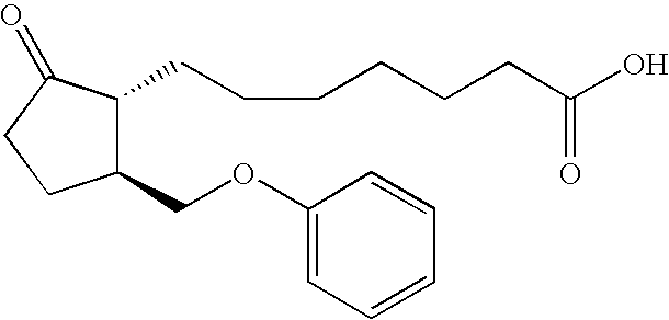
C1(OCC2C(CCCCCCC(O)=O)C(=O)CC2)=CC=CC=C1
